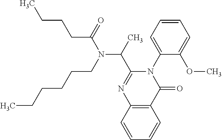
C12=C(C=CC=C1)N=C(C(C)N(CCCCCC)C(=O)CCCC)N(C1=CC=CC=C1OC)C2=O
